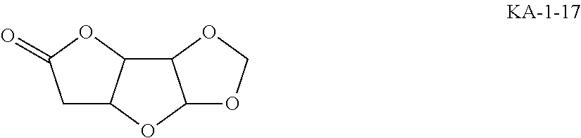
C12C3C(OC1OCO2)CC(=O)O3
